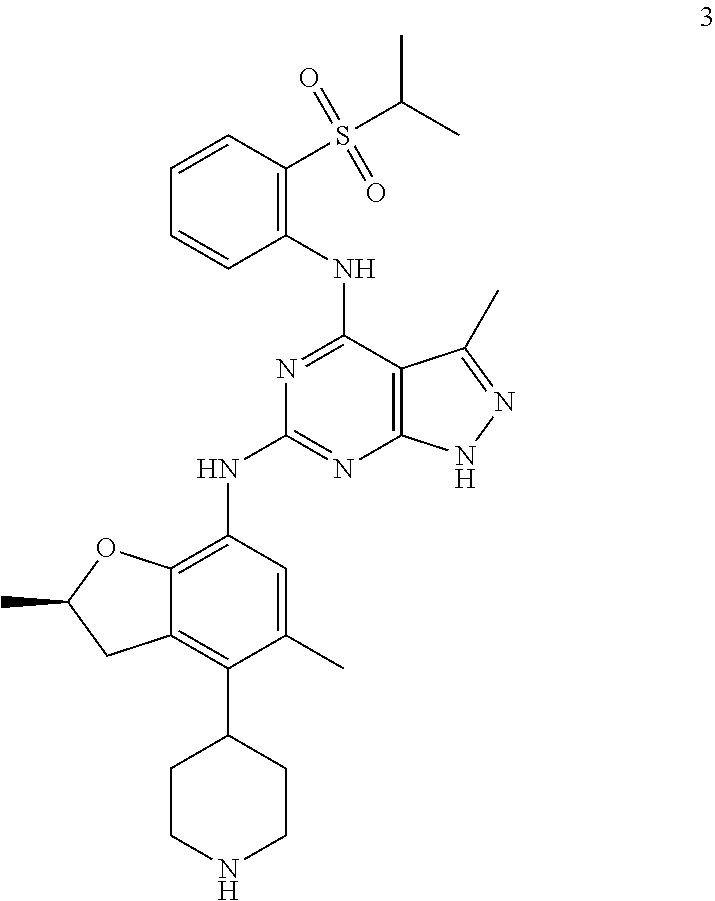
N1=C(NC2=C(S(C(C)C)(=O)=O)C=CC=C2)C2=C(N=C1NC1=C3C(=C(C4CCNCC4)C(C)=C1)CC(C)O3)NN=C2C
